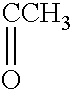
O=[CCH3]
